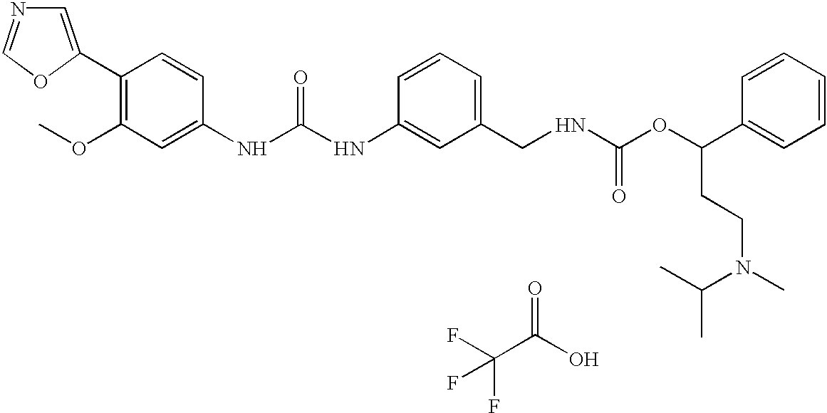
C1=C(C2=C(OC)C=C(NC(NC3=CC(CNC(OC(C4=CC=CC=C4)CCN(C)C(C)C)=O)=CC=C3)=O)C=C2)OC=N1.C(C(O)=O)(F)(F)F
